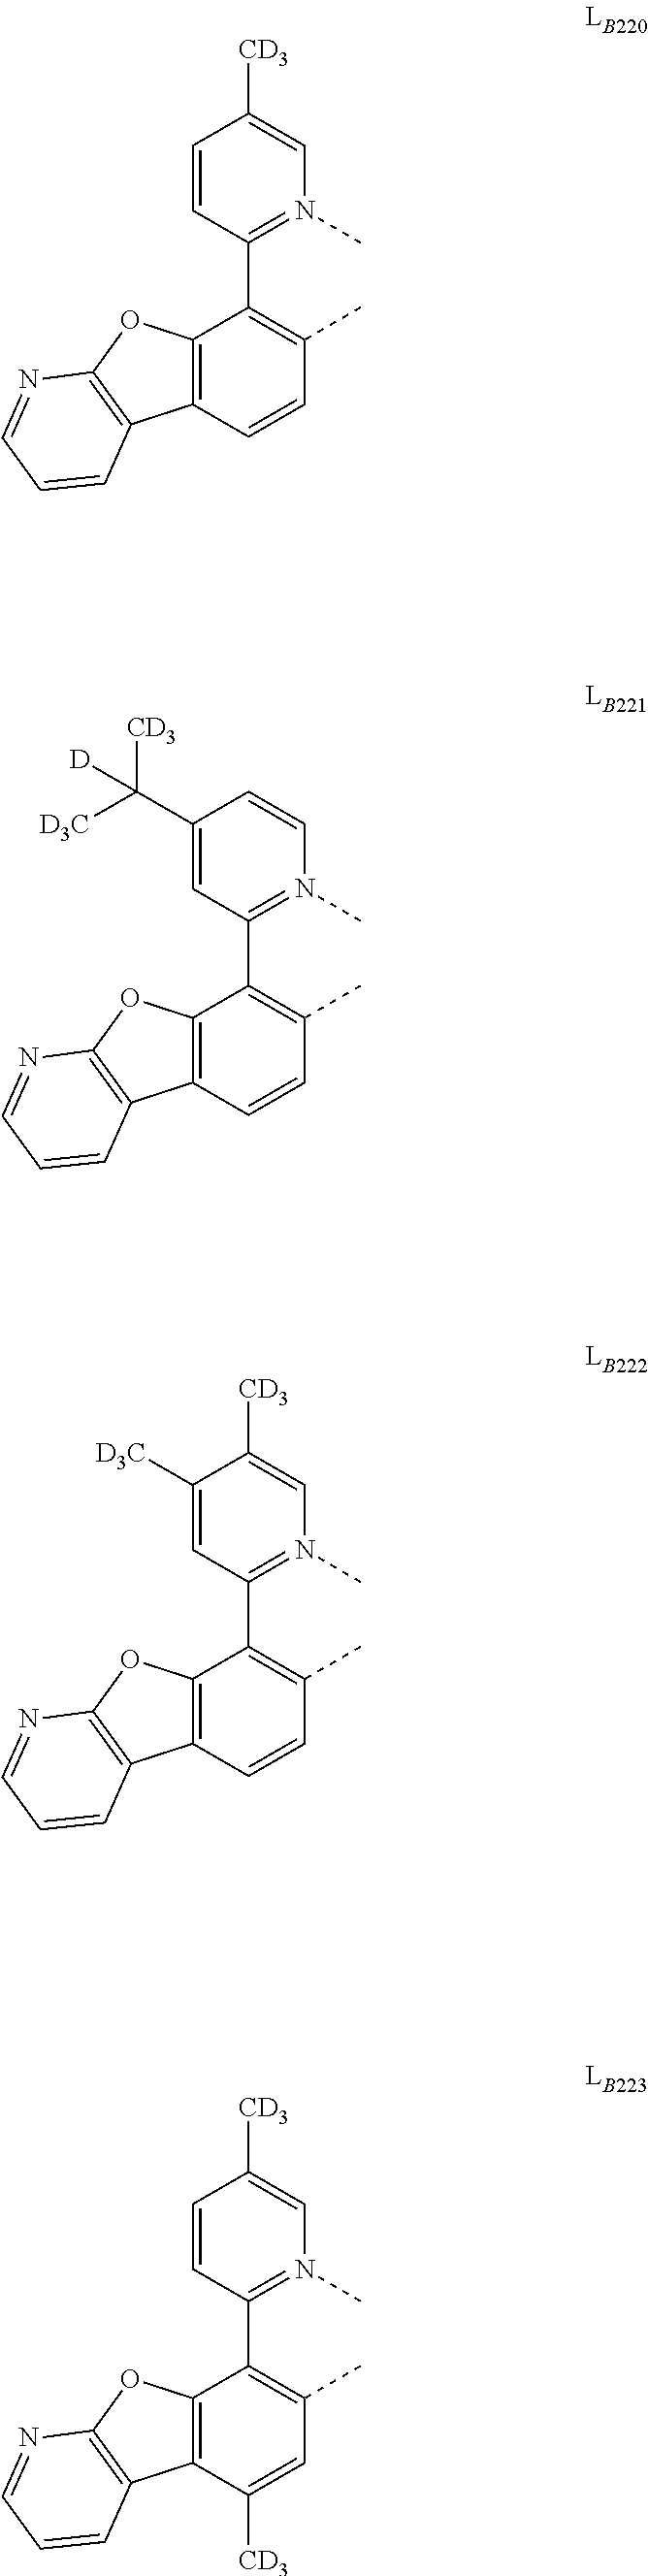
C1([D3C])=CC(C2=C(C)C=CC3=C2OC2=C3C=CC=N2)=N(C)C=C1[CD3].C1=CC(C2=C(C)C=C([CD3])C3=C2OC2=C3C=CC=N2)=N(C)C=C1[CD3].C1=CC(C2=C(C)C=CC3=C2OC2=C3C=CC=N2)=N(C)C=C1[CD3].C1(C([CD3])([D3C])[D])=CC(C2=C(C)C=CC3=C2OC2=C3C=CC=N2)=N(C)C=C1
